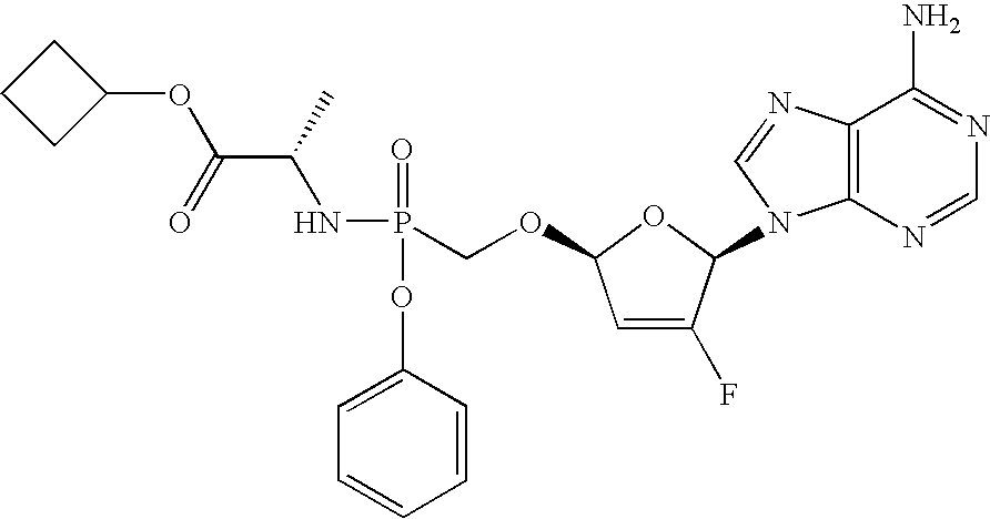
C12=C(N=CN=C1N)N(C1C(F)=CC(OCP(=O)(OC3=CC=CC=C3)NC(C(OC3CCC3)=O)C)O1)C=N2
